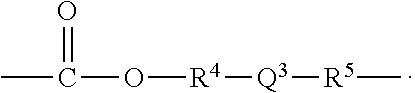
CC(O[R4][Q3][R5]C)=O
